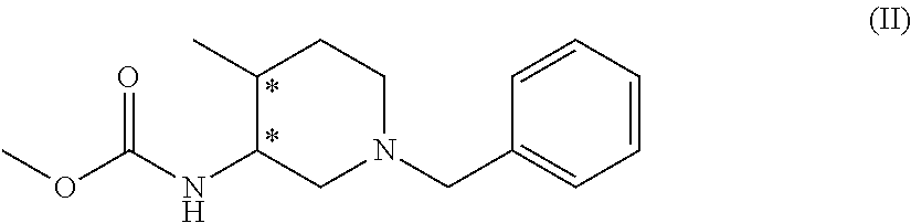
C1=CC=CC(CN2CCC(C)C(NC(OC)=O)C2)=C1
